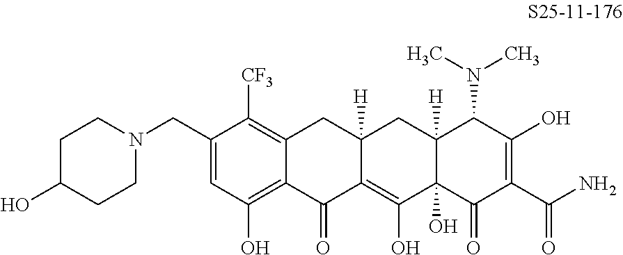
C1(CN2CCC(O)CC2)=CC(O)=C2C(=C1[CF3])CC1([H])C(=C(O)C3(O)C([H])(C1)C(N(C)C)C(O)=C(C(N)=O)C3=O)C2=O
